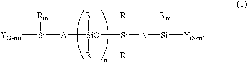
[Y(3-m)][Si]([Rm])[A][SiO]([Si]([R])([R])[A][Si]([Rm])[Y(3-m)])([R])[R]
